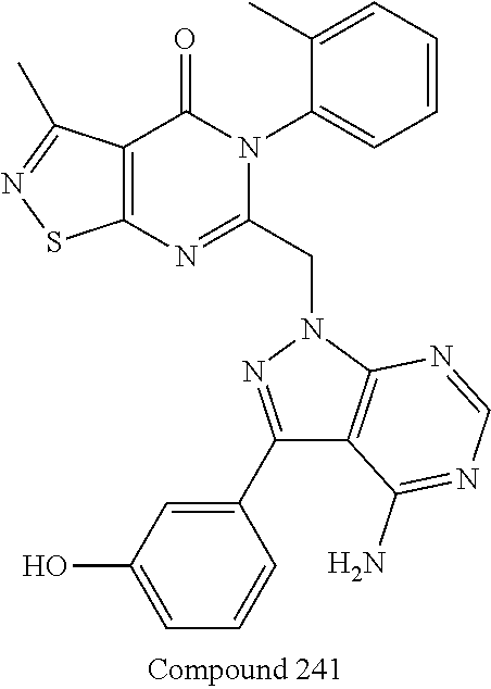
C12=C(C(=O)N(C3=CC=CC=C3C)C(CN3N=C(C4=CC(O)=CC=C4)C4=C3N=CN=C4N)=N1)C(C)=NS2
